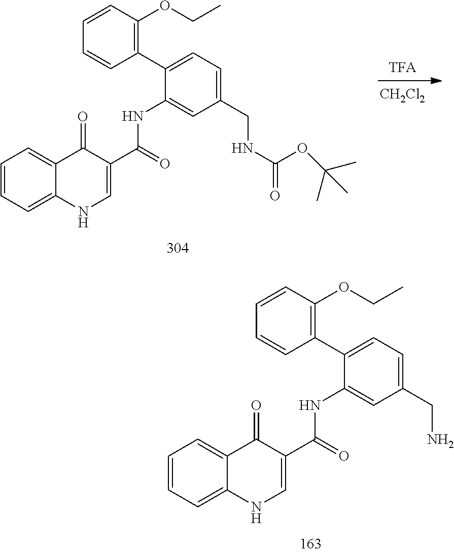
[TFA].[CH2Cl2].C1=CC=C2C(=C1)C(=O)C(C(NC1=CC(CNC(=O)OC(C)(C)C)=CC=C1C1=C(OCC)C=CC=C1)=O)=CN2.C1=CC=C2C(=C1)C(=O)C(C(NC1=CC(CN)=CC=C1C1=C(OCC)C=CC=C1)=O)=CN2
